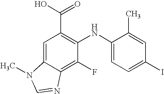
C(C1=C(NC2=CC=C(I)C=C2C)C(F)=C2C(=C1)N(C)C=N2)(O)=O
